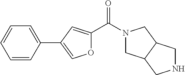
O1C(C(N2CC3C(C2)CNC3)=O)=CC(C2=CC=CC=C2)=C1
